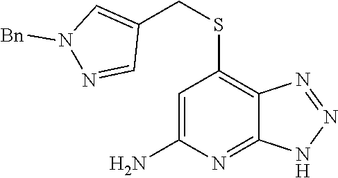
S(C1=C2C(=NC(N)=C1)NN=N2)CC1=CN([Bn])N=C1
